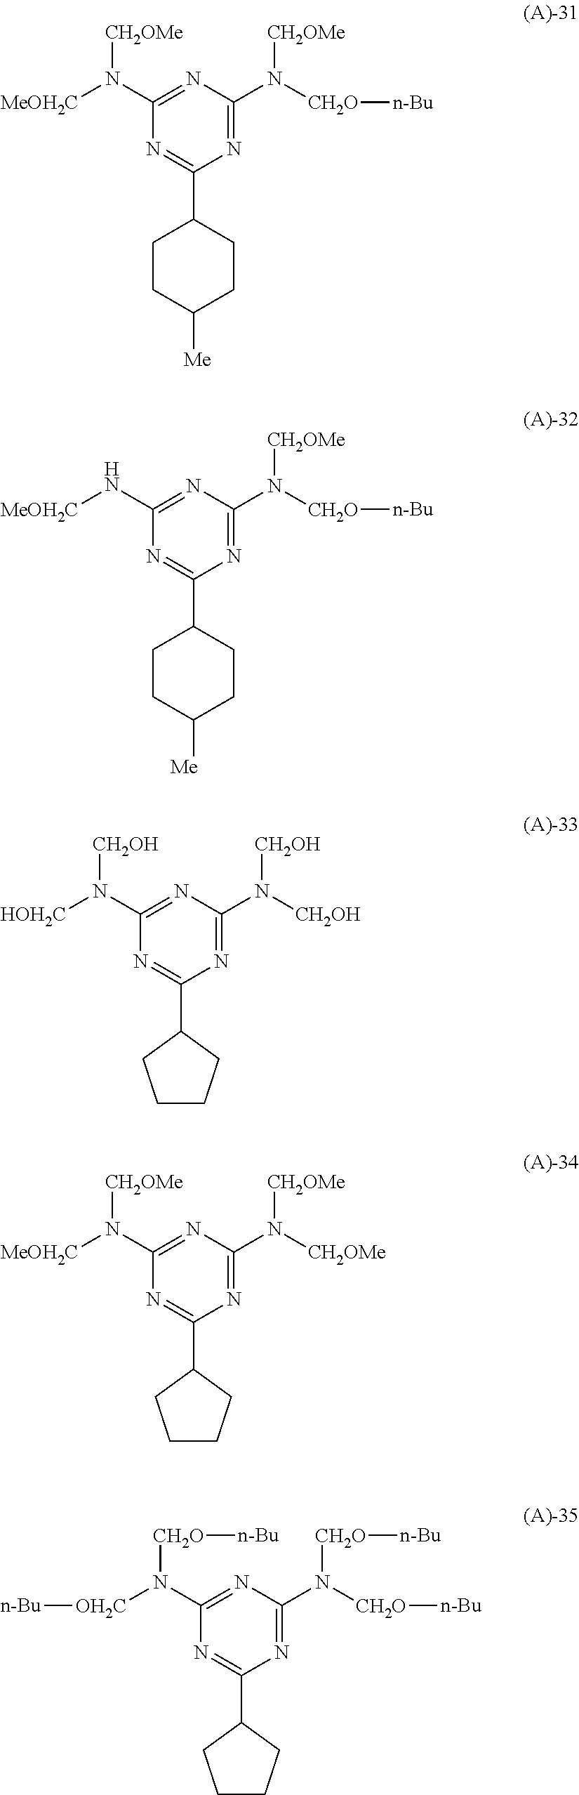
N1=C(N([CH2O][n-Bu])[CH2OMe])N=C(N([MeOH2C])[CH2OMe])N=C1C1CCC([Me])CC1.N1=C(N([CH2O][n-Bu])[CH2OMe])N=C(N[MeOH2C])N=C1C1CCC([Me])CC1.N1=C(N([CH2OH])[CH2OH])N=C(N([HOH2C])[CH2OH])N=C1C1CCCC1.N1=C(N([CH2OMe])[CH2OMe])N=C(N([MeOH2C])[CH2OMe])N=C1C1CCCC1.N1=C(N([CH2O][n-Bu])[CH2O][n-Bu])N=C(N([OH2C][n-Bu])[CH2O][n-Bu])N=C1C1CCCC1
